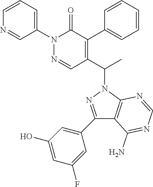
C1(N2N=CC(C(C)N3N=C(C4=CC(O)=CC(F)=C4)C4=C3N=CN=C4N)=C(C3=CC=CC=C3)C2=O)=CC=CN=C1
